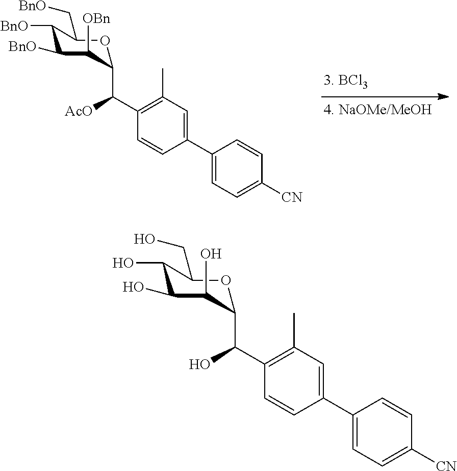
C1(C2=CC=C([CN])C=C2)=CC(C)=C(C(C2C([OBn])C([BnO])C([BnO])C(C[BnO])O2)[AcO])C=C1.C1(C2=CC=C([CN])C=C2)=CC(C)=C(C(C2C(O)C(O)C(O)C(CO)O2)O)C=C1
